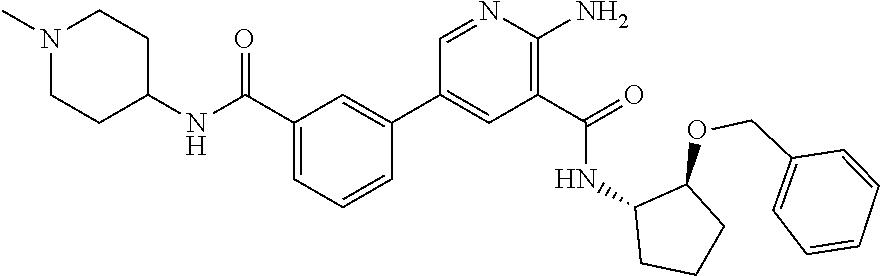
C1(C(NC2CCN(C)CC2)=O)=CC=CC(C2=CC(C(=O)NC3CCCC3OCC3=CC=CC=C3)=C(N)N=C2)=C1
